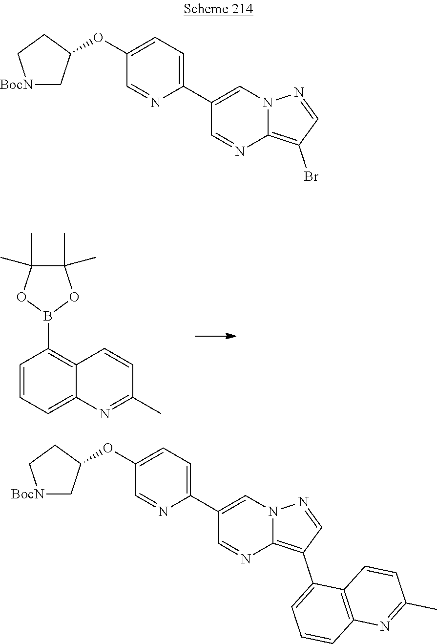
C1(C)(C)C(C)(C)OB(C2=C3C(=CC=C2)N=C(C)C=C3)O1.O(C1=CC=C(C2=CN3C(=C(Br)C=N3)N=C2)N=C1)C1C[BocN]CC1.O(C1=CC=C(C2=CN3C(=C(C4=CC=CC5=C4C=CC(C)=N5)C=N3)N=C2)N=C1)C1C[BocN]CC1
